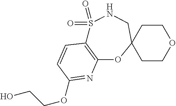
C12=C(OC3(CNS1(=O)=O)CCOCC3)N=C(OCCO)C=C2
